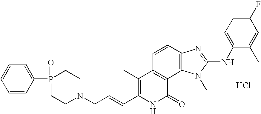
C1(C)=C(C=CCN2CCP(C3=CC=CC=C3)(=O)CC2)NC(=O)C2=C1C=CC1=C2N(C)C(NC2=CC=C(F)C=C2C)=N1.Cl
